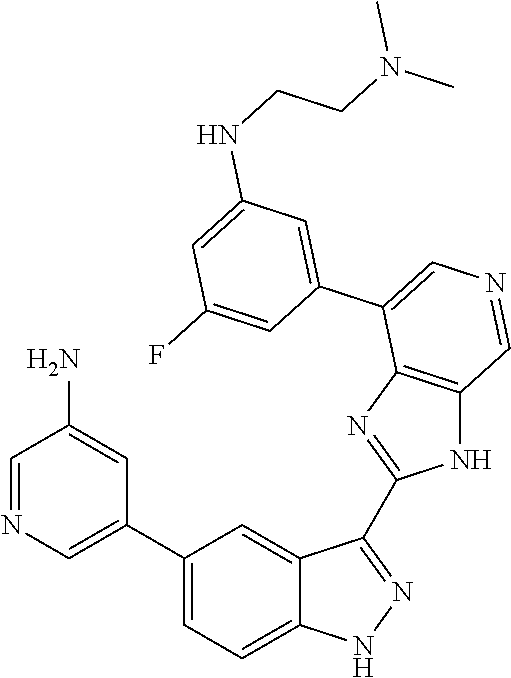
C1(C2=CN=CC(N)=C2)=CC=C2C(=C1)C(C1=NC3=C(N1)C=NC=C3C1=CC(NCCN(C)C)=CC(F)=C1)=NN2
